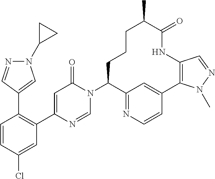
C1=CC(Cl)=CC(C2=CC(=O)N(C3CCCC(C)C(=O)NC4=C(C5=CC3=NC=C5)N(C)N=C4)C=N2)=C1C1=CN(C2CC2)N=C1
